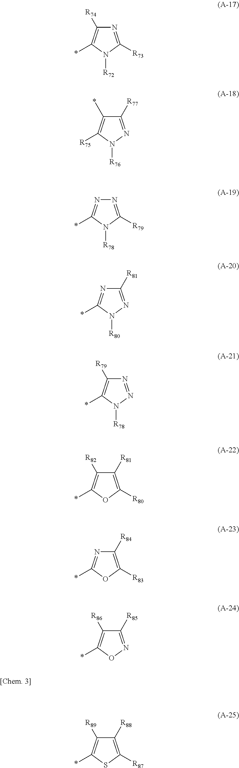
N1=C([R73])N([R72])C(*)=C1[R74].C1([R77])=NN([R76])C([R75])=C1*.N1=C([R79])N([R78])C(*)=N1.C1([R81])=NN([R80])C(*)=N1.N1=NN([R78])C(*)=C1[R79].C1([R81])=C([R80])OC(*)=C1[R82].C1([R84])=C([R83])OC(*)=N1.C1([R85])=NOC(*)=C1[R86].C1([R88])=C([R87])SC(*)=C1[R89]
